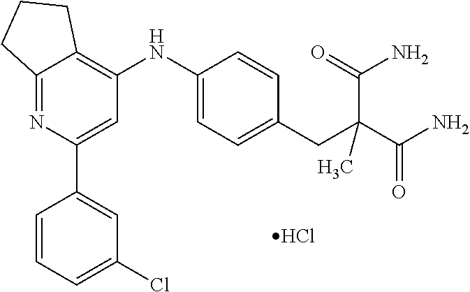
C1(NC2=C3C(=NC(C4=CC(Cl)=CC=C4)=C2)CCC3)=CC=C(CC(C(N)=O)(C(N)=O)C)C=C1.Cl
